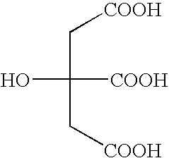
OC(C[COOH])([COOH])C[COOH]
